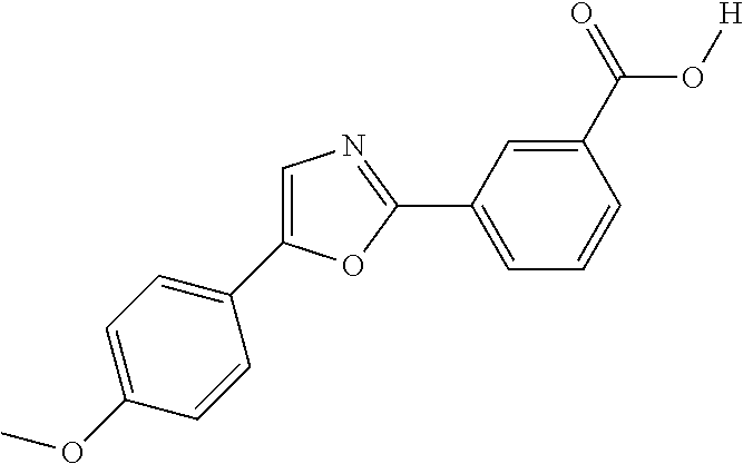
C1(OC)=CC=C(C2=CN=C(C3=CC=CC(C(O[H])=O)=C3)O2)C=C1
